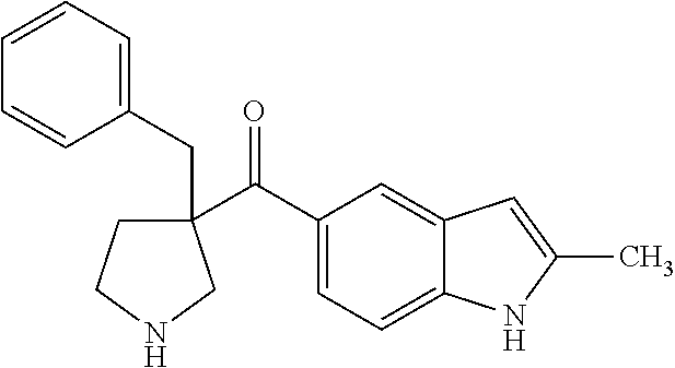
C(=O)(C1(CC2=CC=CC=C2)CCNC1)C1=CC=C2C(=C1)C=C(C)N2
